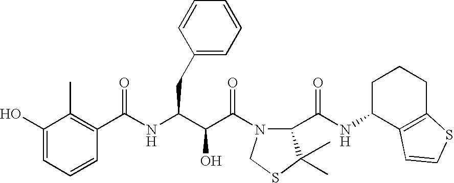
C1(O)=CC=CC(C(NC(C(C(=O)N2C(C(NC3C4=C(CCC3)SC=C4)=O)C(C)(C)SC2)O)CC2=CC=CC=C2)=O)=C1C
